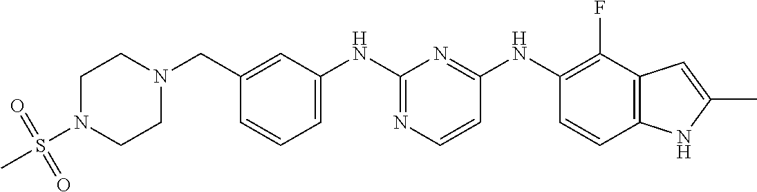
N1(CC2=CC(NC3=NC=CC(NC4=C(F)C5=C(C=C4)NC(C)=C5)=N3)=CC=C2)CCN(S(C)(=O)=O)CC1
